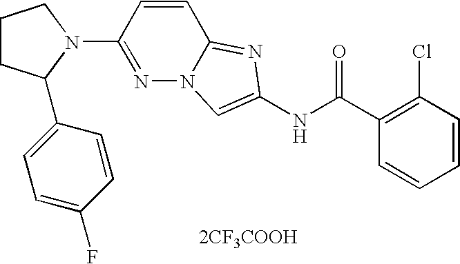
[2CF3COOH].C1=CC=CC(Cl)=C1C(NC1=CN2N=C(N3CCCC3C3=CC=C(F)C=C3)C=CC2=N1)=O
